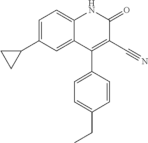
C1=C(C2CC2)C=C2C(=C1)NC(=O)C(C#N)=C2C1=CC=C(CC)C=C1
